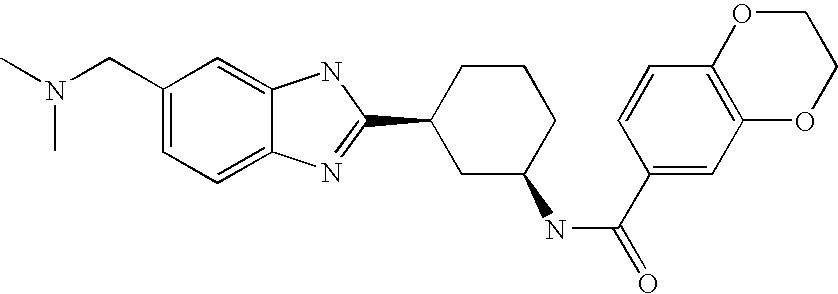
CN(CC1=CC=C2C(=C1)NC(C1CC(NC(C3=CC4=C(C=C3)OCCO4)=O)CCC1)=N2)C
